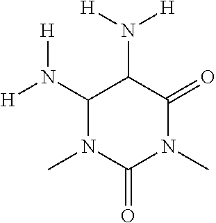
C1(N([H])[H])N(C)C(=O)N(C)C(=O)C1N([H])[H]
